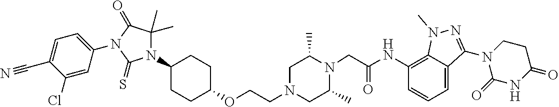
C1(C)CN(CCOC2CCC(N3C(C)(C)C(=O)N(C4=CC=C(C#N)C(Cl)=C4)C3=S)CC2)CC(C)N1CC(=O)NC1=C2N(C)N=C(N3C(=O)NC(=O)CC3)C2=CC=C1
